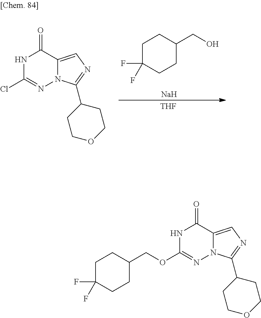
N1C(Cl)=NN2C(=CN=C2C2CCOCC2)C1=O.[THF].[Na].C1C(F)(F)CCC(CO)C1.N1C(OCC2CCC(F)(F)CC2)=NN2C(=CN=C2C2CCOCC2)C1=O
